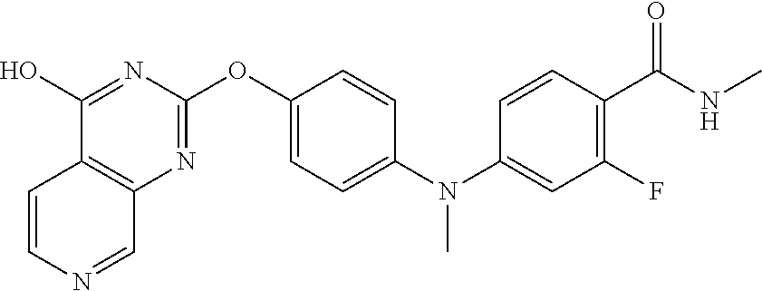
C12=C(N=C(OC3=CC=C(N(C4=CC(F)=C(C(NC)=O)C=C4)C)C=C3)N=C1O)C=NC=C2
